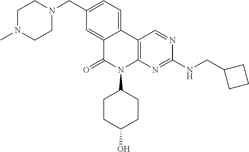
C12=CC(CN3CCN(C)CC3)=CC=C1C1=C(N(C3CCC(O)CC3)C2=O)N=C(NCC2CCC2)N=C1
